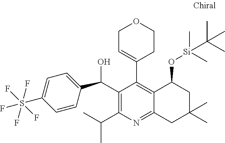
C1=CC(C(C2=C(C(C)C)N=C3C(=C2C2=CCOCC2)C(O[Si](C)(C)C(C)(C)C)CC(C)(C)C3)O)=CC=C1S(F)(F)(F)(F)F
